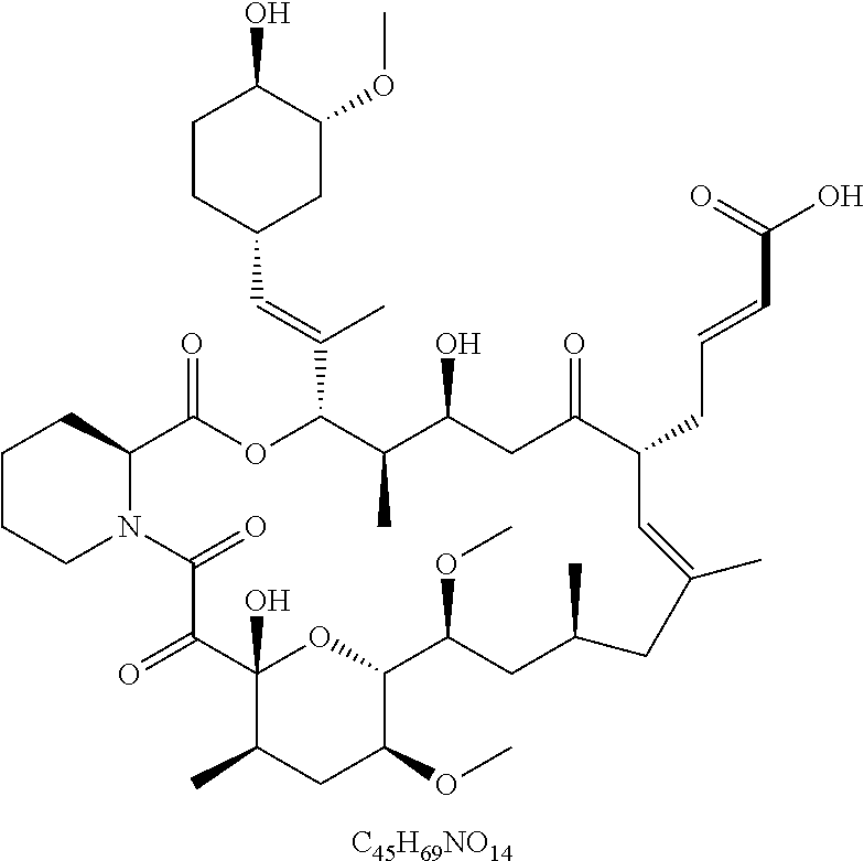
C1CCN2C(C1)C(=O)OC(C(=CC1CC(OC)C(O)CC1)C)C(C)C(O)CC(=O)C(CC=CC(O)=O)C=C(C)CC(C)CC(OC)C1OC(O)(C(=O)C2=O)C(C)CC1OC.[C45H69NO14]
